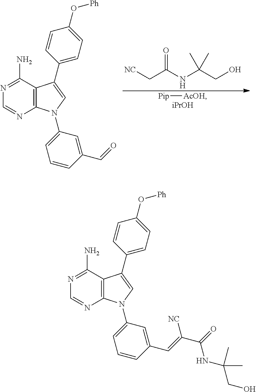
[Pip][AcOH].[iPrOH].[NC]CC(NC(CO)(C)C)=O.N1=C(N)C2=C(N=C1)N(C1=CC=CC(C=O)=C1)C=C2C1=CC=C(O[Ph])C=C1.N1=C(N)C2=C(N=C1)N(C1=CC=CC(C=C(C(=O)NC(C)(C)CO)[NC])=C1)C=C2C1=CC=C(O[Ph])C=C1
